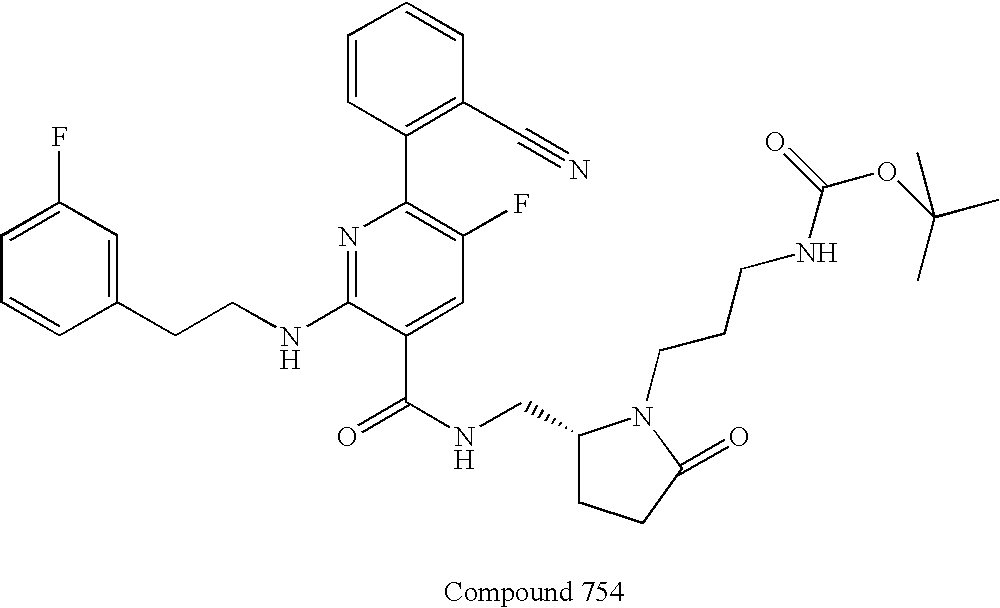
C1=CC(CCNC2=NC(C3=C(C#N)C=CC=C3)=C(F)C=C2C(NCC2CCC(=O)N2CCCNC(OC(C)(C)C)=O)=O)=CC(F)=C1
